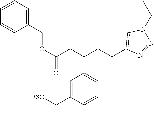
O(C(CC(CCC1=CN(CC)N=N1)C1=CC=C(C)C(C[TBSO])=C1)=O)CC1=CC=CC=C1
